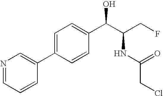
C1=CC=NC=C1C1=CC=C(C(C(CF)NC(CCl)=O)O)C=C1
